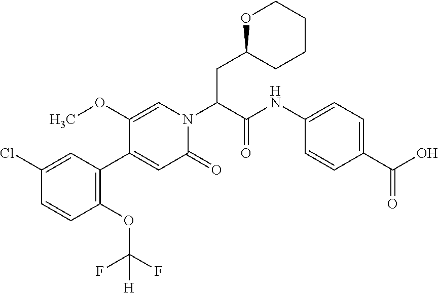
ClC1=CC(C2=CC(=O)N(C(C(NC3=CC=C(C(=O)O)C=C3)=O)CC3OCCCC3)C=C2OC)=C(OC(F)([H])F)C=C1
